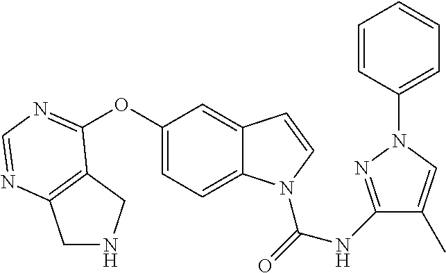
C12=C(N=CN=C1OC1=CC=C3C(=C1)C=CN3C(=O)NC1=NN(C3=CC=CC=C3)C=C1C)CNC2
